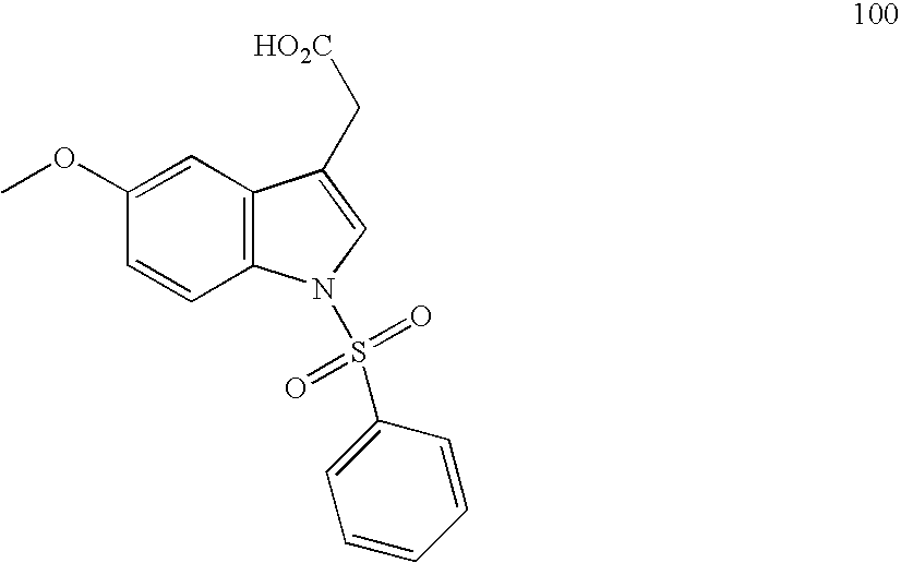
C1(OC)=CC2=C(C=C1)N(S(=O)(=O)C1=CC=CC=C1)C=C2C[HO2C]
